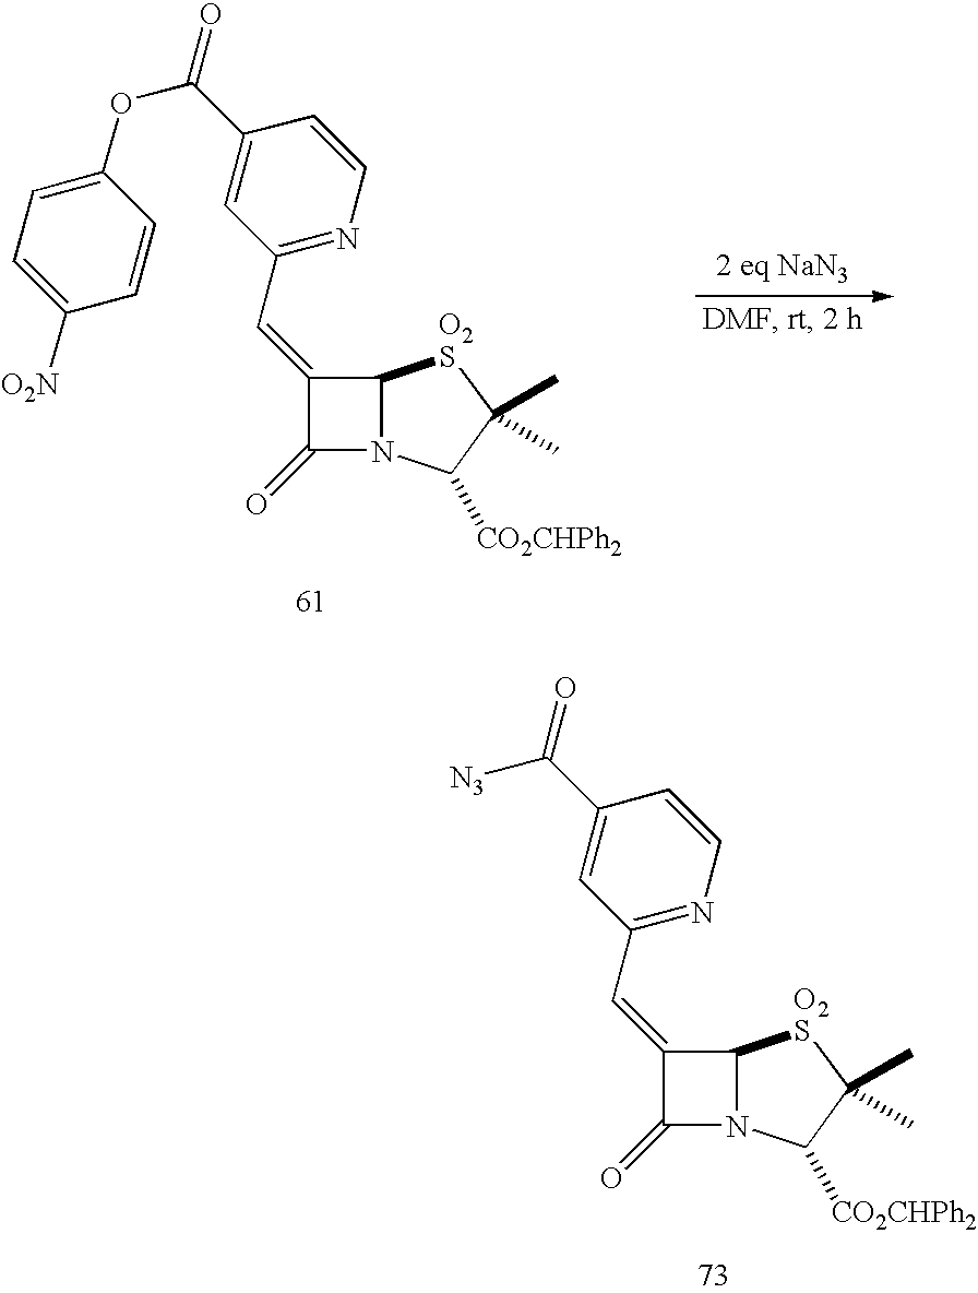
C1(C=C2C(=O)N3C2[O2S]C(C)(C)C3[CO2CHPh2])=NC=CC(C(OC2=CC=C([O2N])C=C2)=O)=C1.C1(C=C2C(=O)N3C2[O2S]C(C)(C)C3[CO2CHPh2])=NC=CC(C([N3])=O)=C1
